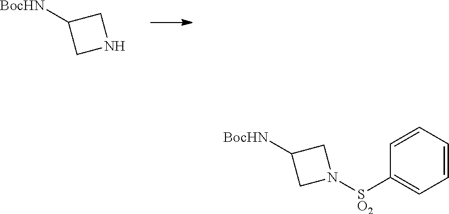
C1NCC1[BocHN].C1N([SO2]C2=CC=CC=C2)CC1[BocHN]
